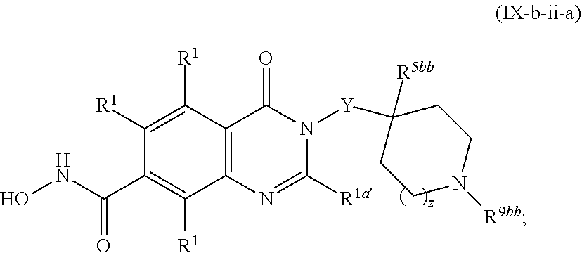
C12=C(N=C([R1a])N([Y]C3([R5bb])CCN([R9bb])CC3)C1=O)C([R1])=C(C(NO)=O)C([R1])=C2[R1]
